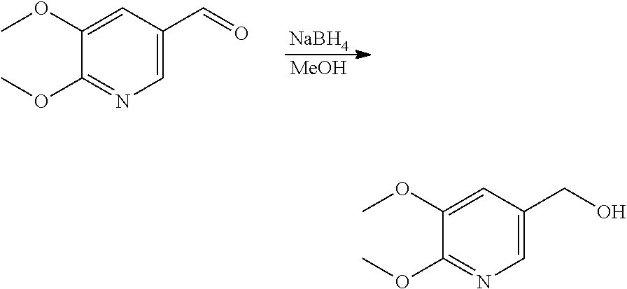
[NaBH4].[MeOH].COC1=CC(C=O)=CN=C1OC.COC1=CC(CO)=CN=C1OC
